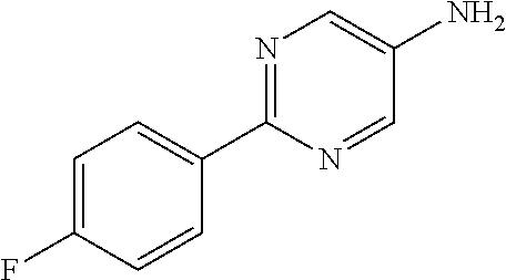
C1=NC(C2=CC=C(F)C=C2)=NC=C1N
